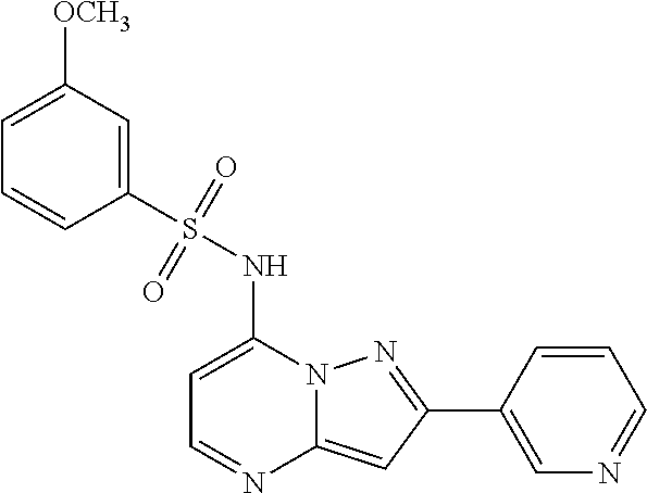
C1=C(NS(C2=CC([OCH3])=CC=C2)(=O)=O)N2C(=CC(C3=CN=CC=C3)=N2)N=C1
